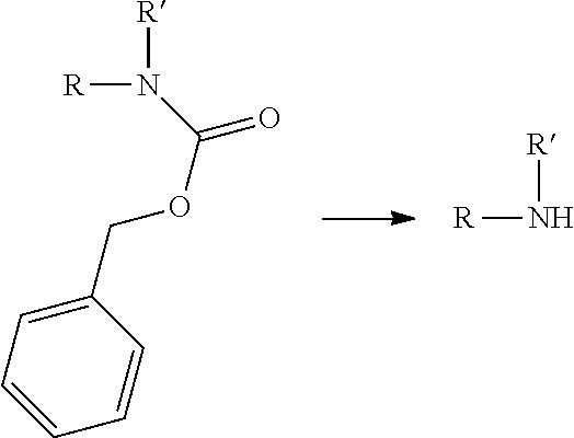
C1=CC=CC=C1COC(N([R])[R])=O.[R]N[R]
